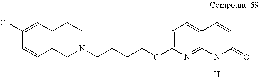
C12=C(CN(CCCCOC3=CC=C4C(=N3)N([H])C(=O)C=C4)CC1)C=CC(Cl)=C2
